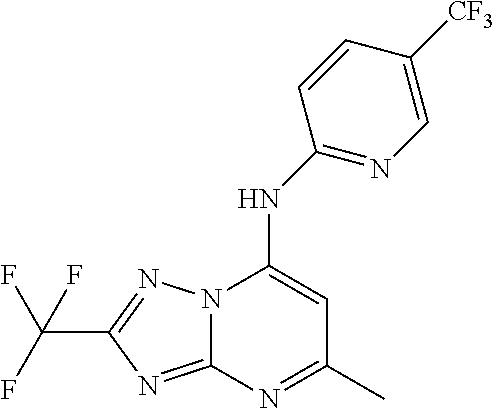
C1(NC2=NC=C([CF3])C=C2)=CC(C)=NC2=NC(C(F)(F)F)=NN12
